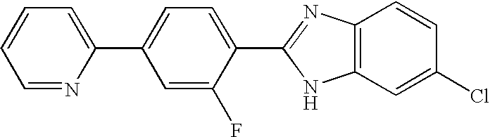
C1=NC(C2=CC=C(C3=NC4=C(N3)C=C(Cl)C=C4)C(F)=C2)=CC=C1
